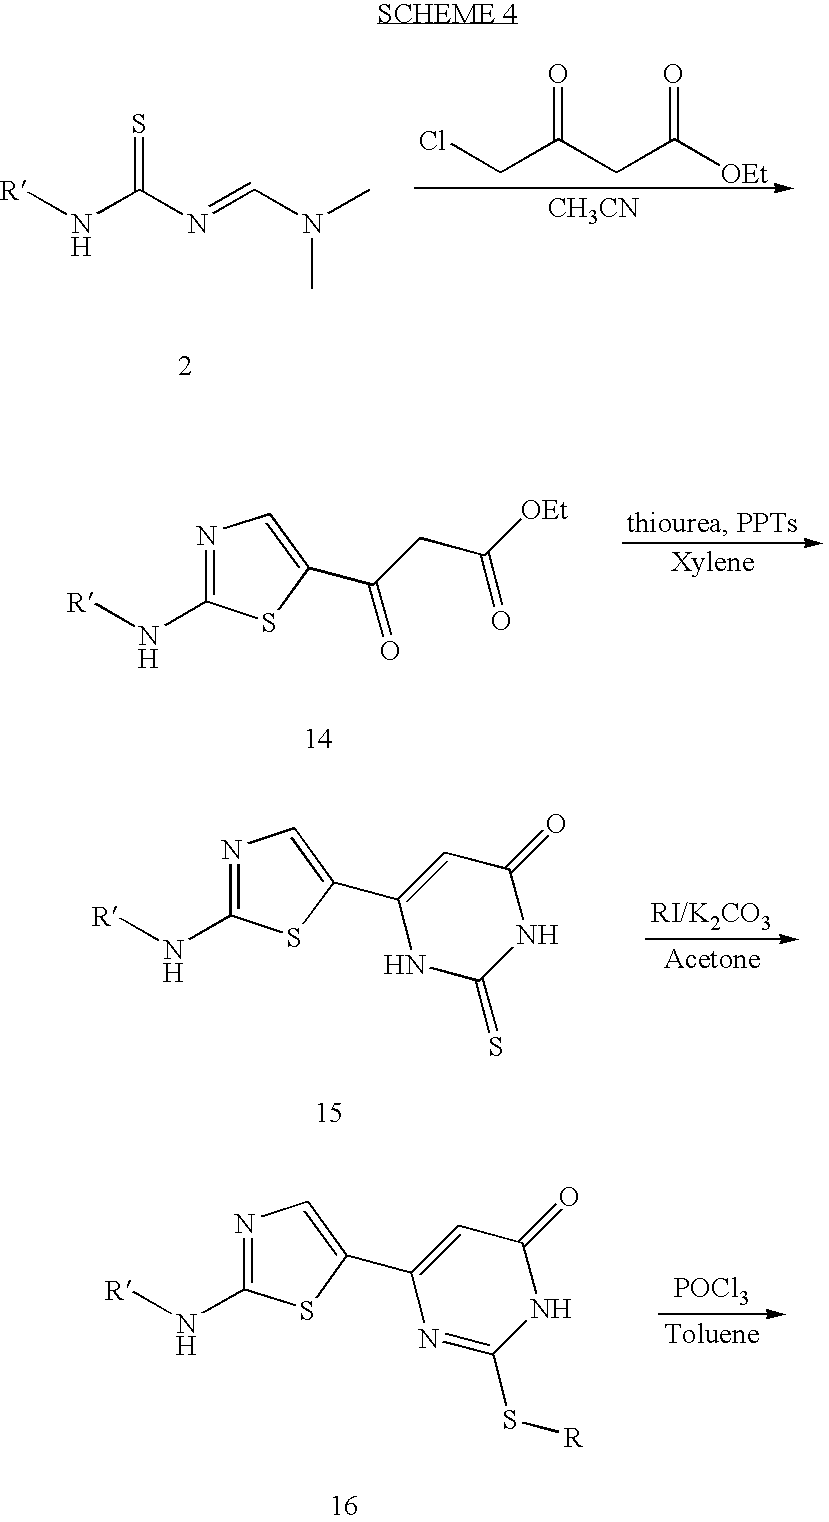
[R]NC(N=CN(C)C)=S.ClCC(CC([OEt])=O)=O.[CH3CN].[R]NC1=NC=C(C(CC([OEt])=O)=O)S1.[R]NC1=NC=C(C2=CC(=O)NC(=S)N2)S1.[R]NC1=NC=C(C2=CC(=O)NC(S[R])=N2)S1.[POCl3]
